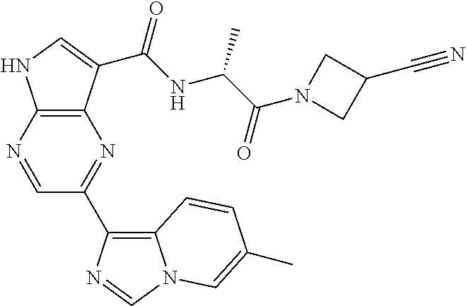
C12=C(N=CC(C3=C4N(C=N3)C=C(C)C=C4)=N1)NC=C2C(NC(C(N1CC(C#N)C1)=O)C)=O
